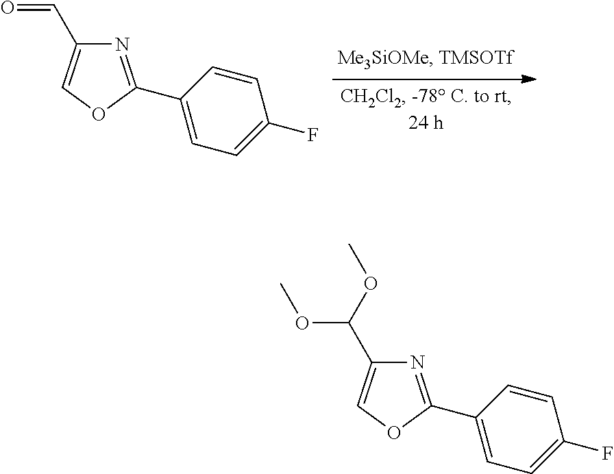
N1=C(C2=CC=C(F)C=C2)OC=C1C=O.N1=C(C2=CC=C(F)C=C2)OC=C1C(OC)OC
